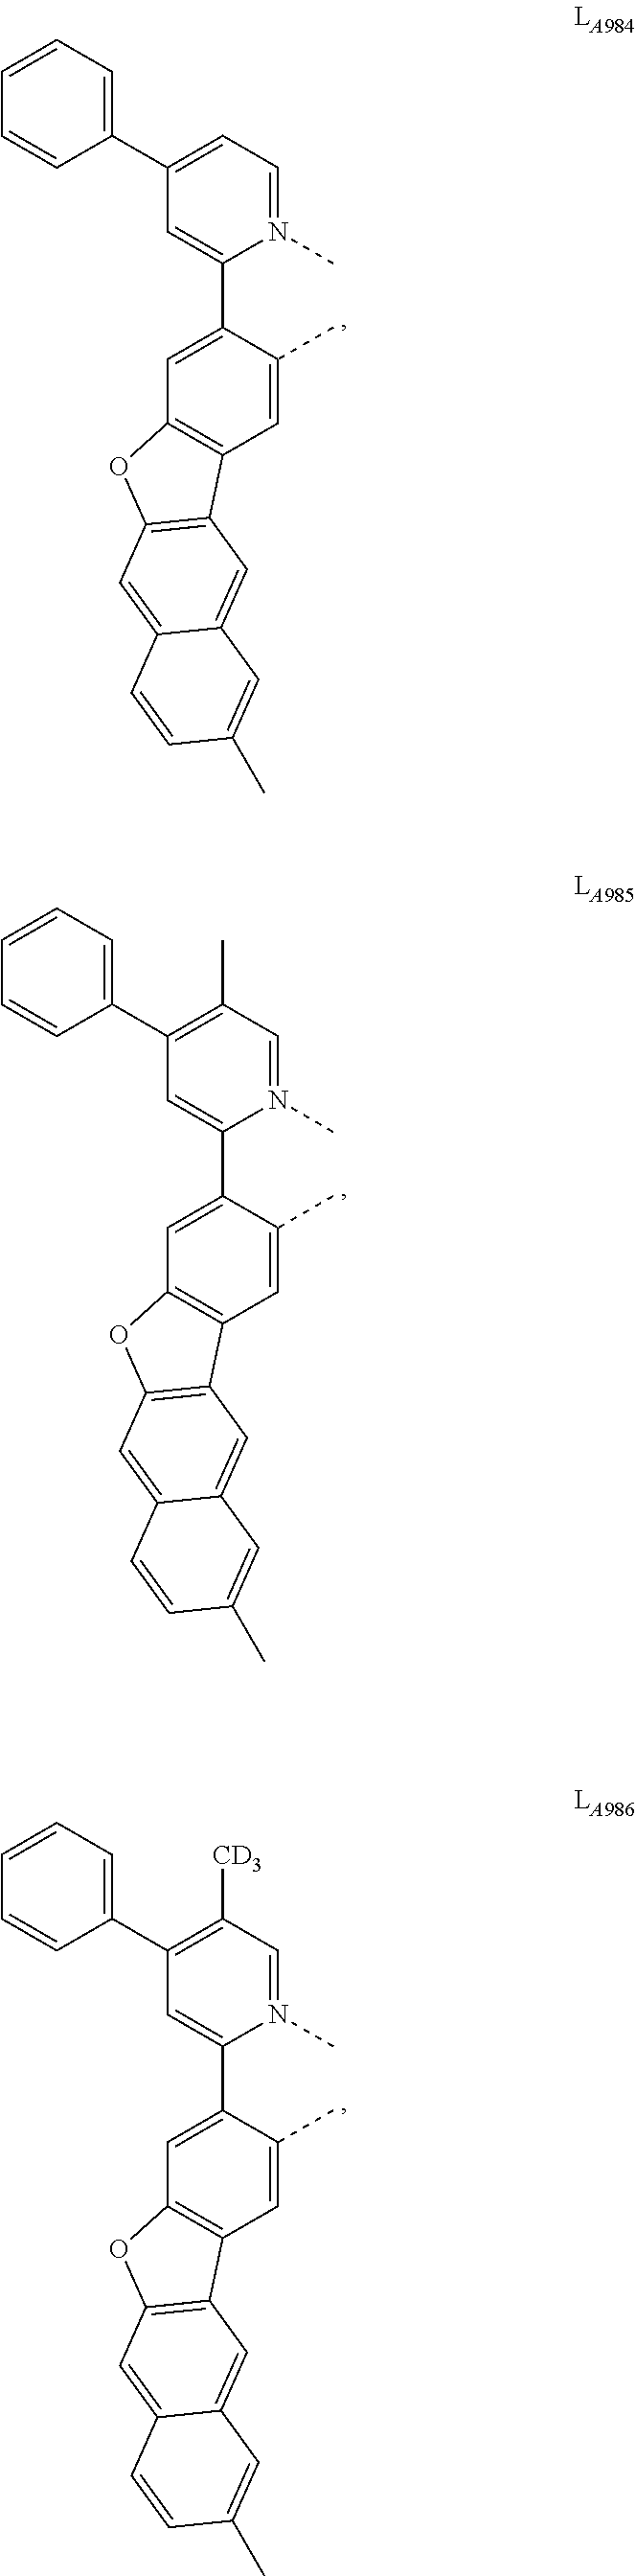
C1(C2=CC=N(C)C(C3=CC4=C(C=C3C)C3=C(O4)C=C4C(=C3)C=C(C)C=C4)=C2)=CC=CC=C1.C1(C2=C(C)C=N(C)C(C3=CC4=C(C=C3C)C3=C(O4)C=C4C(=C3)C=C(C)C=C4)=C2)=CC=CC=C1.C1(C2=C([CD3])C=N(C)C(C3=CC4=C(C=C3C)C3=C(O4)C=C4C(=C3)C=C(C)C=C4)=C2)=CC=CC=C1
